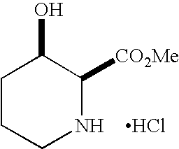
C1CC[NH    HCl]C([CO2Me])C1O
